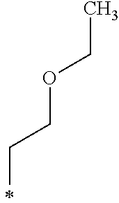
O(CCC)CC
